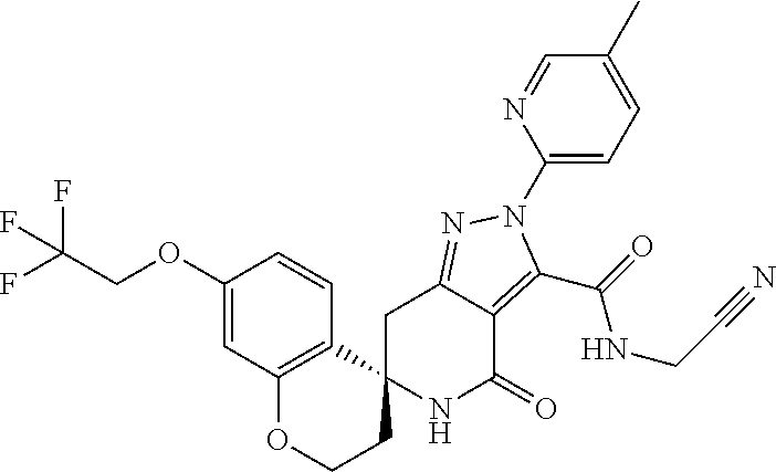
C1C2=NN(C3=CC=C(C)C=N3)C(C(=O)NCC#N)=C2C(=O)NC12CCOC1=C2C=CC(OCC(F)(F)F)=C1
